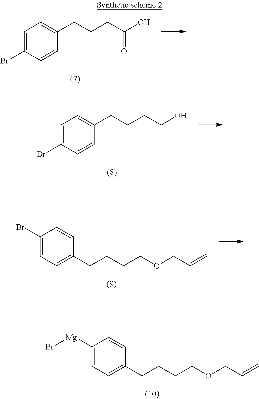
C1=C(Br)C=CC(CCCC(O)=O)=C1.C1=C(Br)C=CC(CCCCO)=C1.C1(Br)=CC=C(CCCCOCC=C)C=C1.C1([Mg]Br)=CC=C(CCCCOCC=C)C=C1
